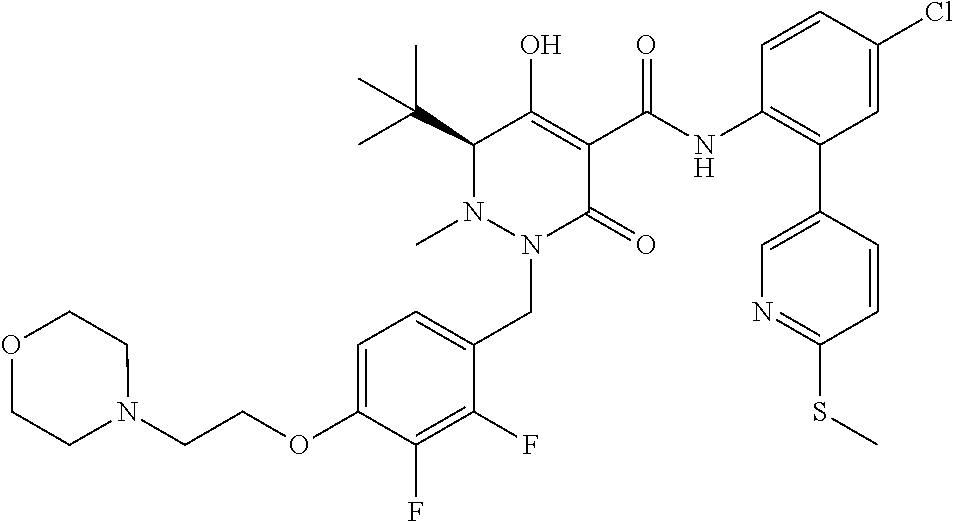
C1=C(OCCN2CCOCC2)C(F)=C(F)C(CN2C(=O)C(C(=O)NC3=C(C4=CN=C(SC)C=C4)C=C(Cl)C=C3)=C(O)C(C(C)(C)C)N2C)=C1
